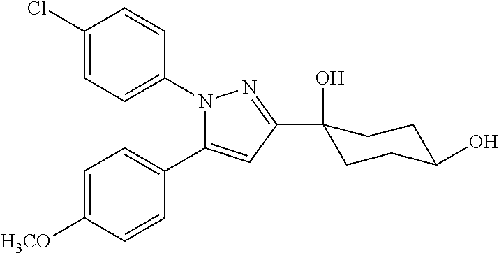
C1(Cl)=CC=C(N2C(C3=CC=C([H3CO])C=C3)=CC(C3(O)CCC(O)CC3)=N2)C=C1
